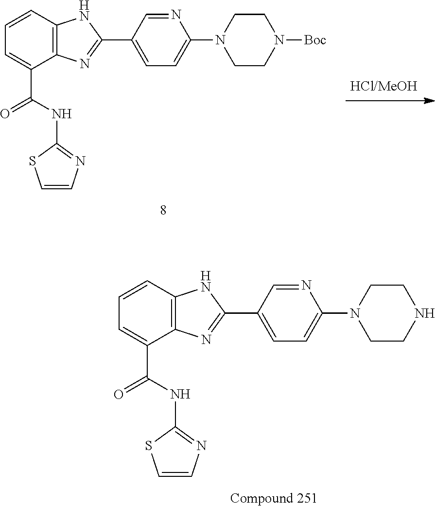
C1(C(=O)NC2=NC=CS2)=CC=CC2=C1N=C(C1=CC=C(N3CCNCC3)N=C1)N2.C1(C(=O)NC2=NC=CS2)=CC=CC2=C1N=C(C1=CC=C(N3CCN([Boc])CC3)N=C1)N2
